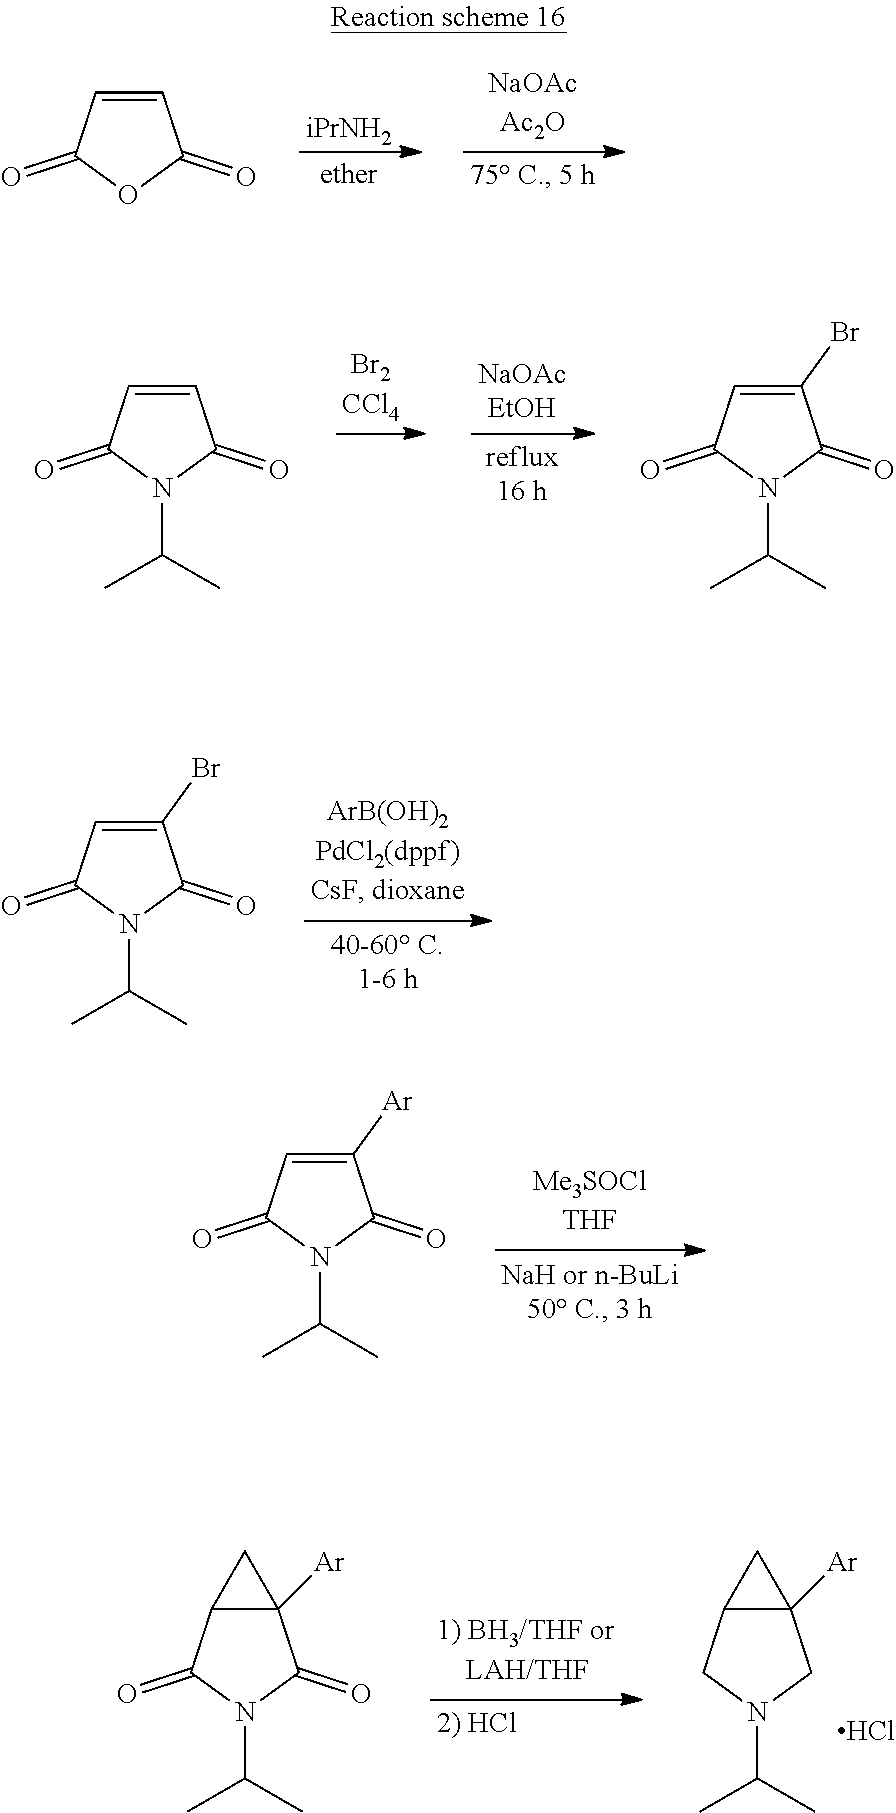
[iPrNH2].C1=CC(=O)OC1=O.C1=CC(=O)N(C(C)C)C1=O.C1=C(Br)C(=O)N(C(C)C)C1=O.C1=C(Br)C(=O)N(C(C)C)C1=O.C1=C([Ar])C(=O)N(C(C)C)C1=O.C12C([Ar])(CN(C(C)C)C1)C2.Cl.C12C([Ar])(C(=O)N(C(C)C)C1=O)C2
